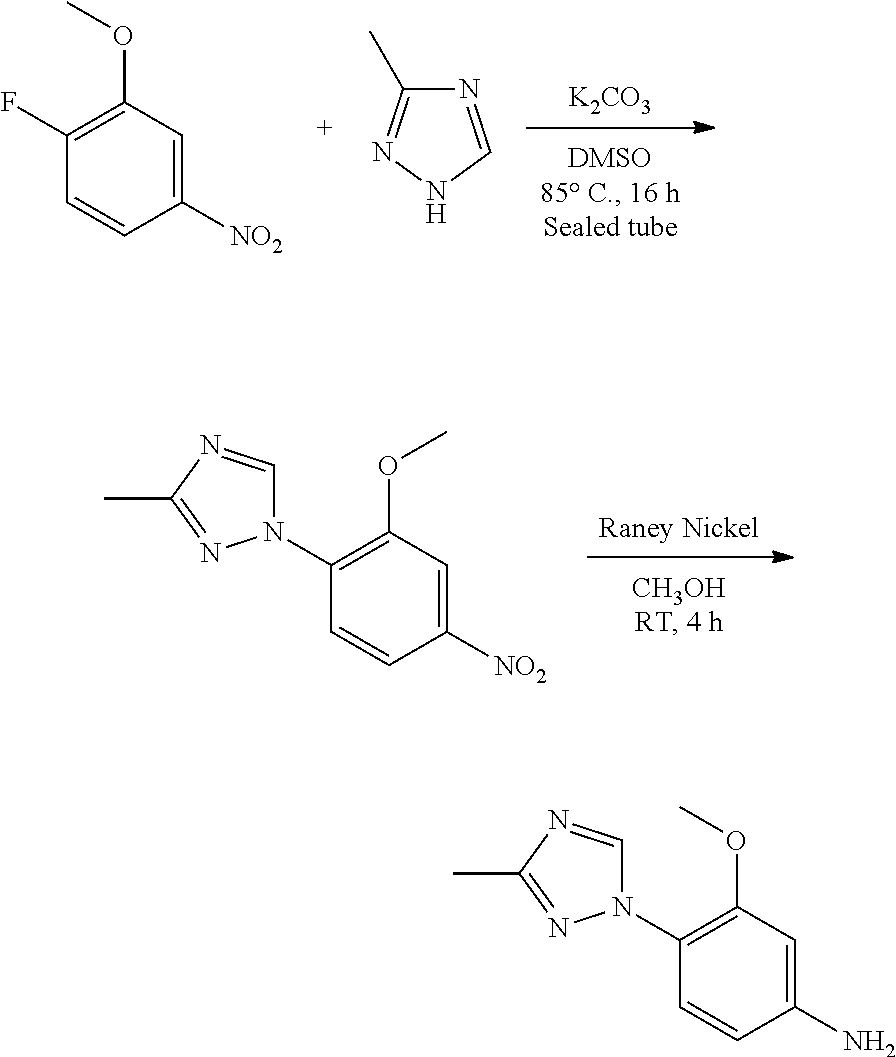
[K2CO3].C1(F)=C(OC)C=C([NO2])C=C1.N1=CNN=C1C.[Raney Nickel].C1(N2C=NC(C)=N2)=C(OC)C=C([NO2])C=C1.C1(N2C=NC(C)=N2)=C(OC)C=C(N)C=C1
